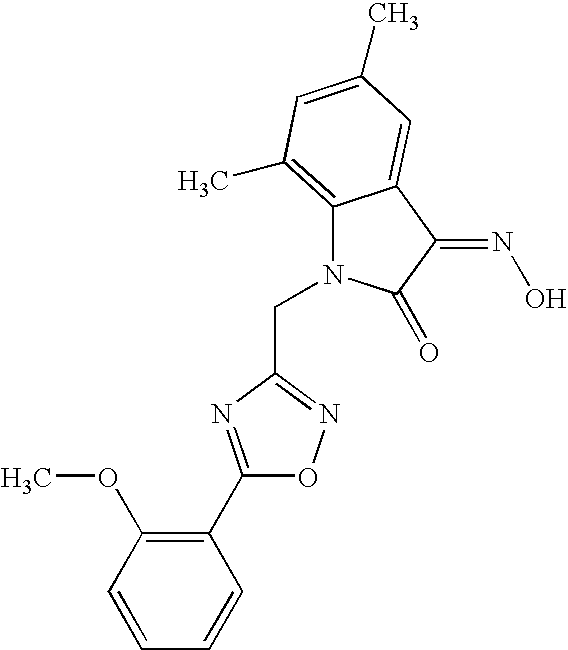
C(N1C2=C(C)C=C(C)C=C2C(=NO)C1=O)C1=NOC(C2=C(OC)C=CC=C2)=N1
